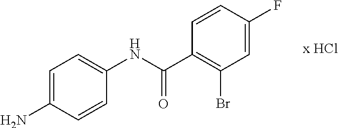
C1=CC(F)=CC(Br)=C1C(NC1=CC=C(N)C=C1)=O
